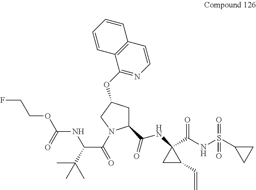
C(NC1(C(NS(=O)(=O)C2CC2)=O)CC1C=C)(=O)C1CC(OC2=NC=CC3=C2C=CC=C3)CN1C(C(NC(=O)OCCF)C(C)(C)C)=O
